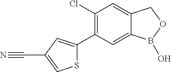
C12=CC(Cl)=C(C3=CC(C#N)=CS3)C=C1B(O)OC2
